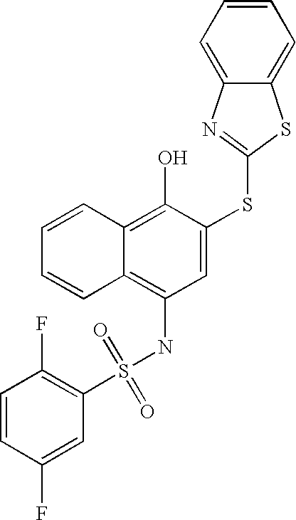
C1=CC=CC2=C(O)C(SC3=NC4=CC=CC=C4S3)=CC(NS(C3=C(F)C=CC(F)=C3)(=O)=O)=C12
